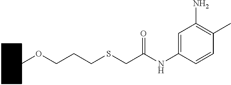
C1(NC(CSCCCOC2CCCCC2)=O)=CC(N)=C(C)C=C1
